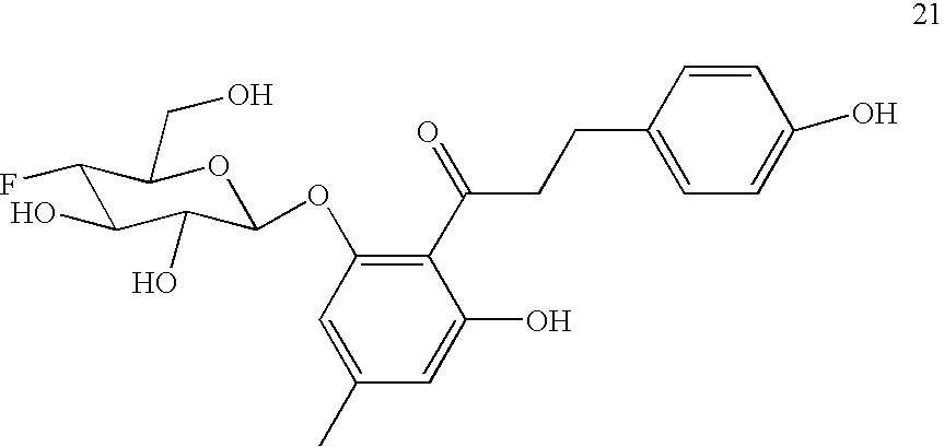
C1(F)C(O)C(O)C(OC2=C(C(CCC3=CC=C(O)C=C3)=O)C(O)=CC(C)=C2)OC1CO
